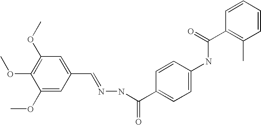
C1(OC)=CC(C=NNC(C2=CC=C(NC(C3=C(C)C=CC=C3)=O)C=C2)=O)=CC(OC)=C1OC
